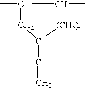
CC1CC(C=C)[(CH2)n]C1C
